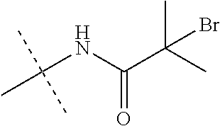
C(NC(C(C)(C)Br)=O)(C)(C)C
